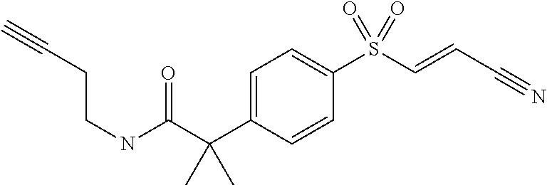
C1=C(C(C(NCCC#C)=O)(C)C)C=CC(S(C=CC#N)(=O)=O)=C1
